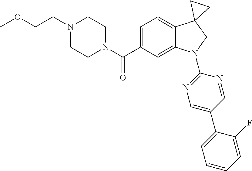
N1(C(C2=CC=C3C(=C2)N(C2=NC=C(C4=CC=CC=C4F)C=N2)CC32CC2)=O)CCN(CCOC)CC1
